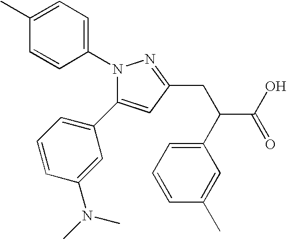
N1(C2=CC=C(C)C=C2)C(C2=CC=CC(N(C)C)=C2)=CC(CC(C2=CC=CC(C)=C2)C(O)=O)=N1
